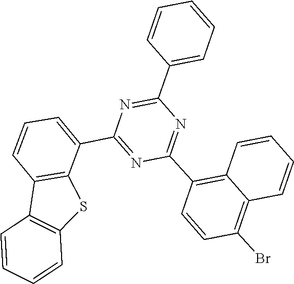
C1=CC=C(C2=NC(C3=CC=CC4=C3SC3=C4C=CC=C3)=NC(C3=C4C=CC=CC4=C(Br)C=C3)=N2)C=C1
